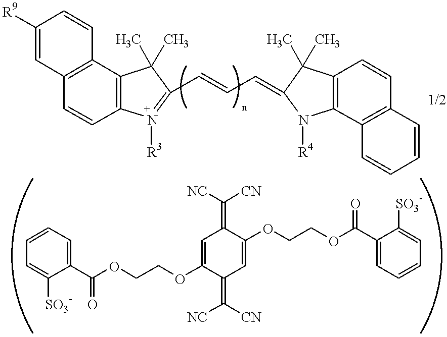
C12=C(C3=C(C=C1)C=C([R9])C=C3)C(C)(C)C(C=CC=C1N([R4])C3=C(C=CC4=C3C=CC=C4)C1(C)C)=N2[R3].C1(C(OCCOC2=CC(=C([NC])[CN])C(OCCOC(C3=CC=CC=C3[SO3-])=O)=CC2=C([NC])[CN])=O)=CC=CC=C1[SO3-]
